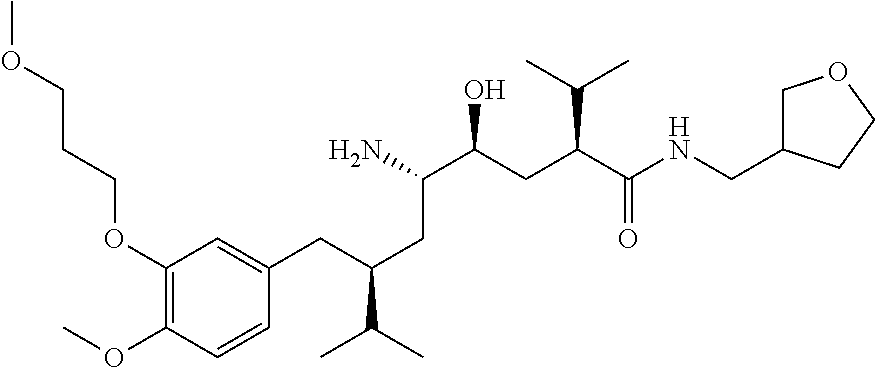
COCCCOC1=C(OC)C=CC(CC(CC(C(CC(C(NCC2COCC2)=O)C(C)C)O)N)C(C)C)=C1
